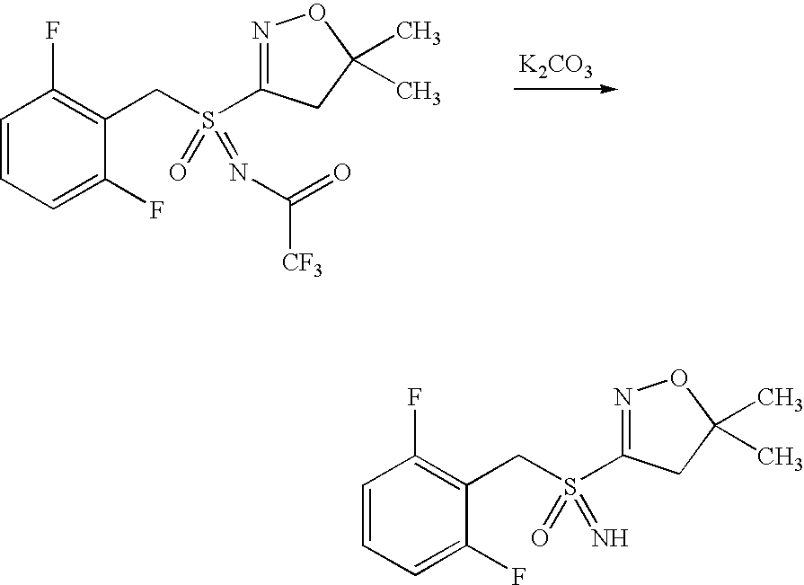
C1=CC=C(F)C(CS(C2=NOC(C)(C)C2)(=O)=NC(=O)[CF3])=C1F.[K2CO3].C1=CC=C(F)C(CS(C2=NOC(C)(C)C2)(=O)=N)=C1F
